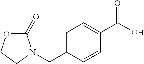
C(C1=CC=C(C(O)=O)C=C1)N1C(=O)OCC1
